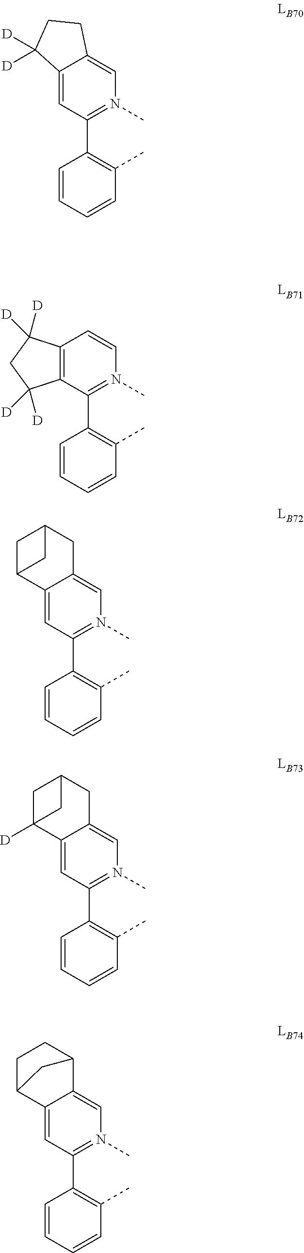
C1=CC=CC(C)=C1C1=N(C)C=C2C(=C1)C([D])([D])CC2.C1=CC=CC(C)=C1C1=N(C)C=CC2=C1C([D])([D])CC2([D])[D].C1=CC=CC(C)=C1C1=N(C)C=C2C(=C1)C1CC(C2)C1.C1=CC=CC(C)=C1C1=N(C)C=C2C(=C1)C1([D])CC(C2)C1.C1=CC=CC(C)=C1C1=N(C)C=C2C(=C1)C1CCC2C1
